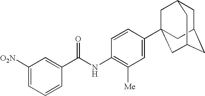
C1([O2N])=CC=CC(C(NC2=C([Me])C=C(C34CC5CC(CC(C3)C5)C4)C=C2)=O)=C1
